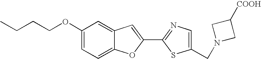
C1(OCCCC)=CC=C2C(=C1)C=C(C1=NC=C(CN3CC([COOH])C3)S1)O2
